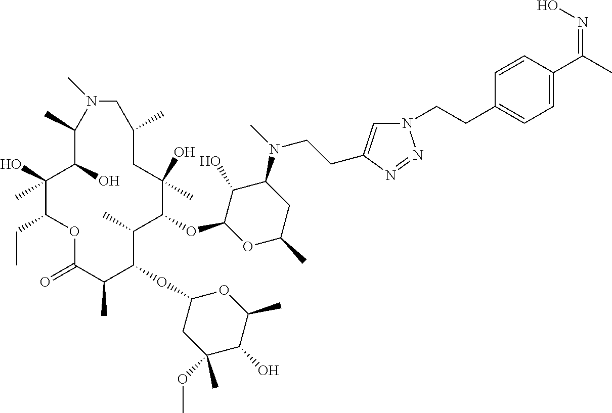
C1(O)C(OC2C(C)C(OC3CC(OC)(C)C(O)C(C)O3)C(C)C(=O)OC(CC)C(O)(C)C(O)C(C)N(C)CC(C)CC2(O)C)OC(C)CC1N(C)CCC1=CN(CCC2=CC=C(C(C)=NO)C=C2)N=N1
